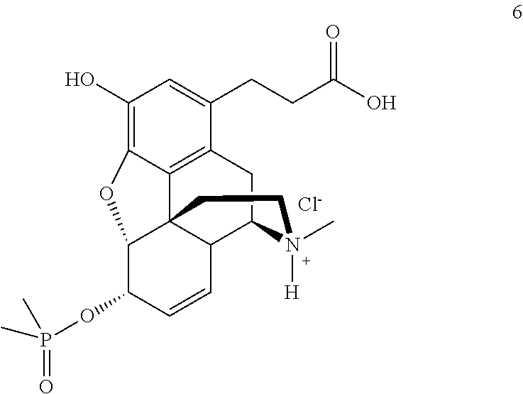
C1(O)=C2C3=C(C(CCC(O)=O)=C1)CC1C4C3(C(C(OP(=O)(C)C)C=C4)O2)CCN1(C)[H].[Cl-]
